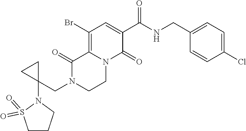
C12=C(Br)C=C(C(=O)NCC3=CC=C(Cl)C=C3)C(=O)N1CCN(CC1(N3S(=O)(=O)CCC3)CC1)C2=O
